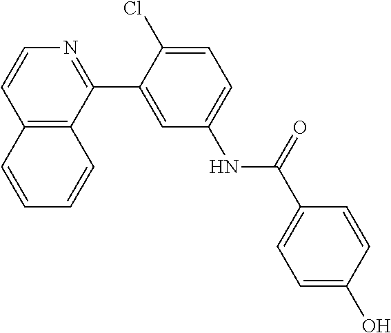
C12=C(C(C3=CC(NC(C4=CC=C(O)C=C4)=O)=CC=C3Cl)=NC=C1)C=CC=C2
